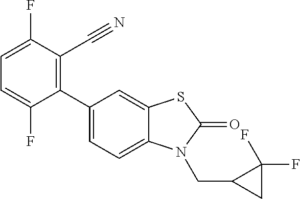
C1(C2=CC=C3C(=C2)SC(=O)N3CC2CC2(F)F)=C(C#N)C(F)=CC=C1F
